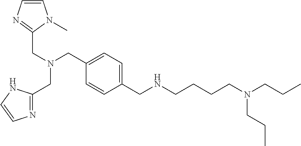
C1=C(CNCCCCN(CCC)CCC)C=CC(CN(CC2=NC=CN2C)CC2=NC=CN2)=C1
